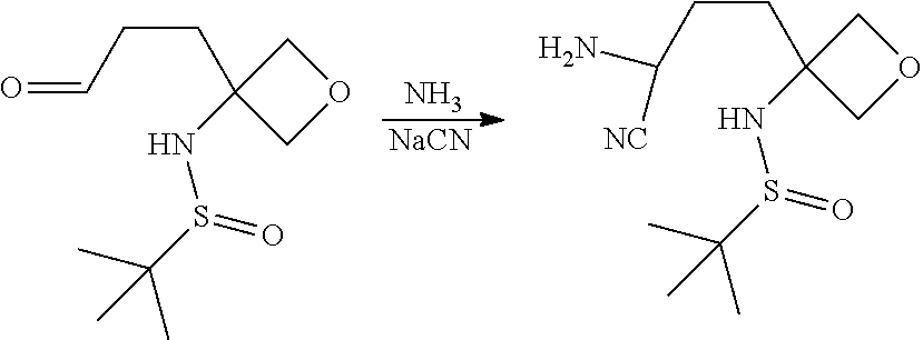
N.[NaCN].C(C1(NS(C(C)(C)C)=O)COC1)CC=O.C(C1(NS(C(C)(C)C)=O)COC1)CC(N)[NC]
